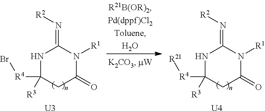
N1C([R4]Br)([R3])CC(=O)N([R1])C1=N[R2].[U3].N1C([R4][R21])([R3])CC(=O)N([R1])C1=N[R2].[U4]
